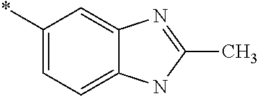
*C1=CC=C2C(=C1)N=C(C)N2
